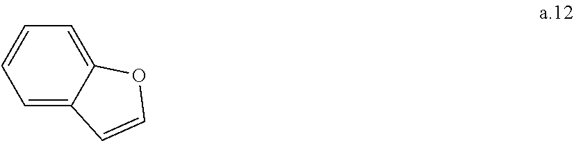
C1=C2C(=CC=C1)OC=C2
